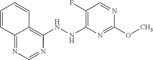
C1(NNC2=C(F)C=NC(OC)=N2)=C2C(=NC=N1)C=CC=C2
